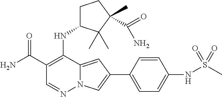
O=C(C1=C(NC2CCC(C)(C(=O)N)C2(C)C)C2=CC(C3=CC=C(NS(C)(=O)=O)C=C3)=CN2N=C1)N
